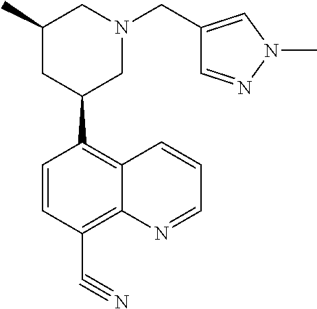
C1(C)CC(C2=C3C(=C(C#N)C=C2)N=CC=C3)CN(CC2=CN(C)N=C2)C1
